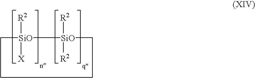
C1[SiO]([R2])([X])[SiO]([R2])([R2])CCC1
